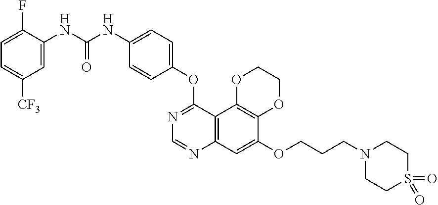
C12=C(C3=C(C=C1OCCCN1CCS(=O)(=O)CC1)N=CN=C3OC1=CC=C(NC(NC3=CC([CF3])=CC=C3F)=O)C=C1)OCCO2
